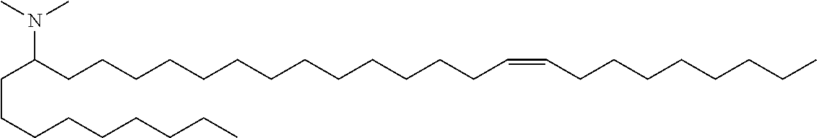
C(CCCCCCCC)C(CCCCCCCCCCCCCC=CCCCCCCCC)N(C)C
